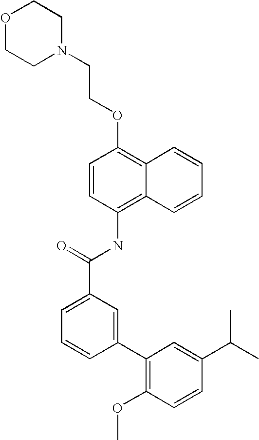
O1CCN(CCOC2=C3C(=C(NC(C4=CC=CC(C5=C(OC)C=CC(C(C)C)=C5)=C4)=O)C=C2)C=CC=C3)CC1
